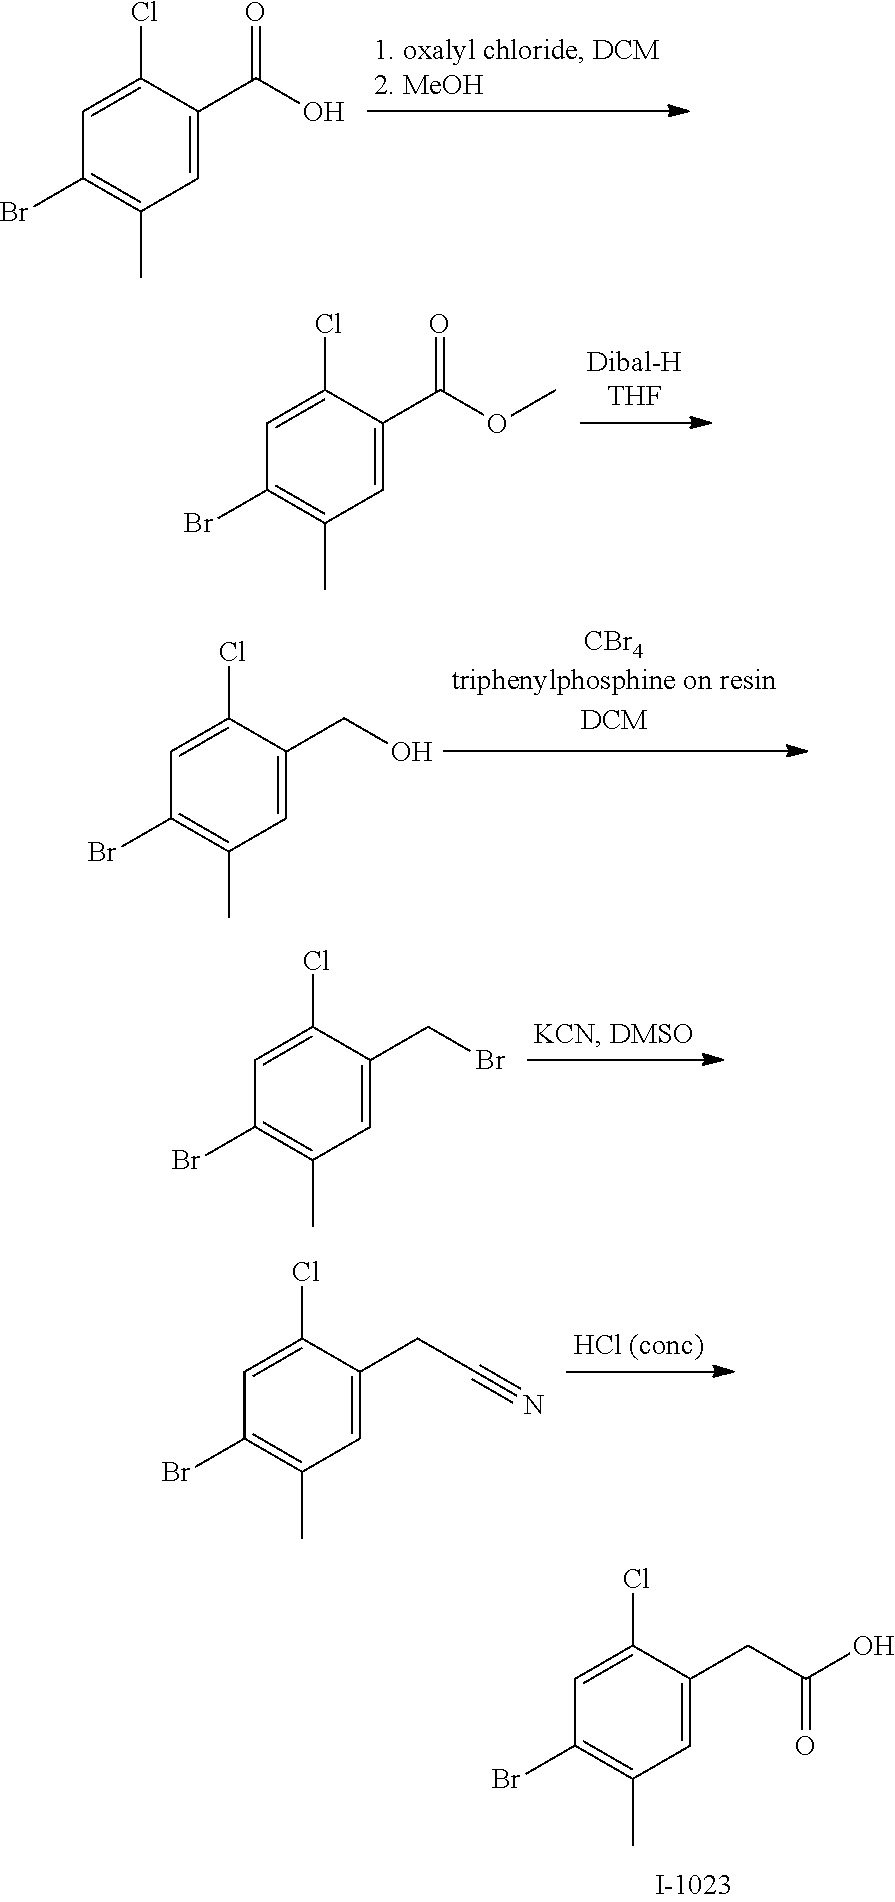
C1=C(Cl)C(C(O)=O)=CC(C)=C1Br.C1=C(Cl)C(C(OC)=O)=CC(C)=C1Br.C1=C(Cl)C(CO)=CC(C)=C1Br.C1=C(Cl)C(CBr)=CC(C)=C1Br.C1=C(Cl)C(CC#N)=CC(C)=C1Br.C1=C(Cl)C(CC(O)=O)=CC(C)=C1Br
